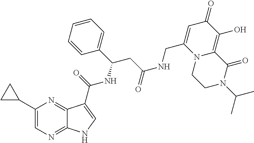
C1(C2CC2)=CN=C2C(=N1)C(C(NC(C1=CC=CC=C1)CC(=O)NCC1=CC(=O)C(O)=C3N1CCN(C(C)C)C3=O)=O)=CN2
